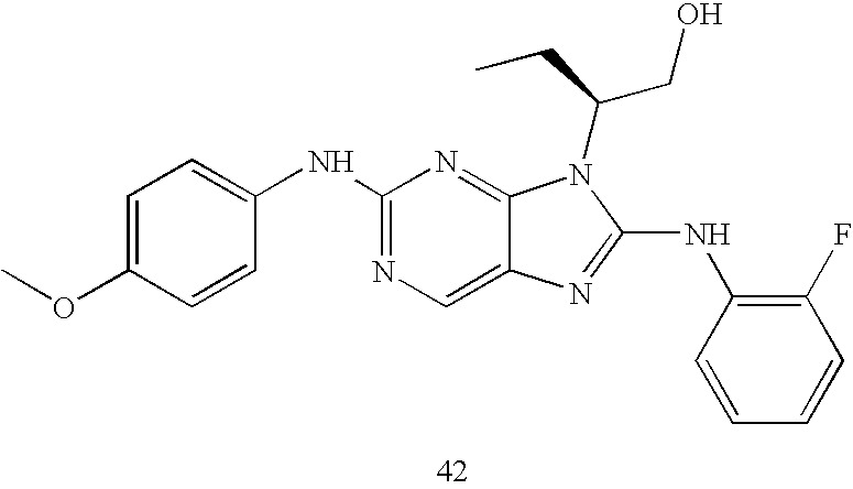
C1=CC(OC)=CC=C1NC1=NC=C2C(=N1)N(C(CO)CC)C(NC1=C(F)C=CC=C1)=N2
